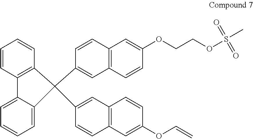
C1=CC2=C(C=C1)C(C1=CC3=C(C=C1)C=C(OCCOS(C)(=O)=O)C=C3)(C1=CC3=C(C=C1)C=C(OC=C)C=C3)C1=CC=CC=C21
